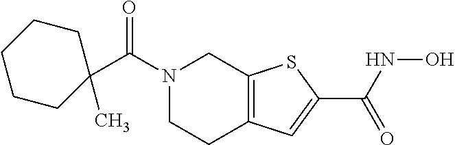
C(N1CCC2=C(C1)SC(C(NO)=O)=C2)(C1(C)CCCCC1)=O
